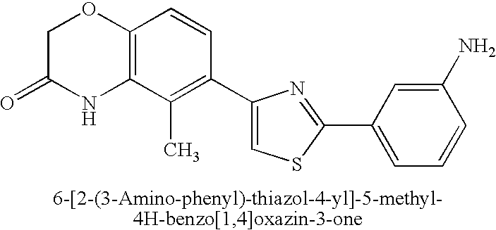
C1C(=O)NC2=C(O1)C=CC(C1=CSC(C3=CC=CC(N)=C3)=N1)=C2C
